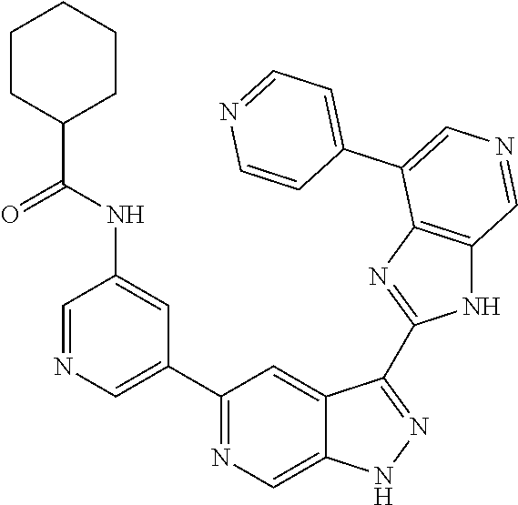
C1(C2=CN=CC(NC(C3CCCCC3)=O)=C2)=NC=C2C(=C1)C(C1=NC3=C(N1)C=NC=C3C1=CC=NC=C1)=NN2
